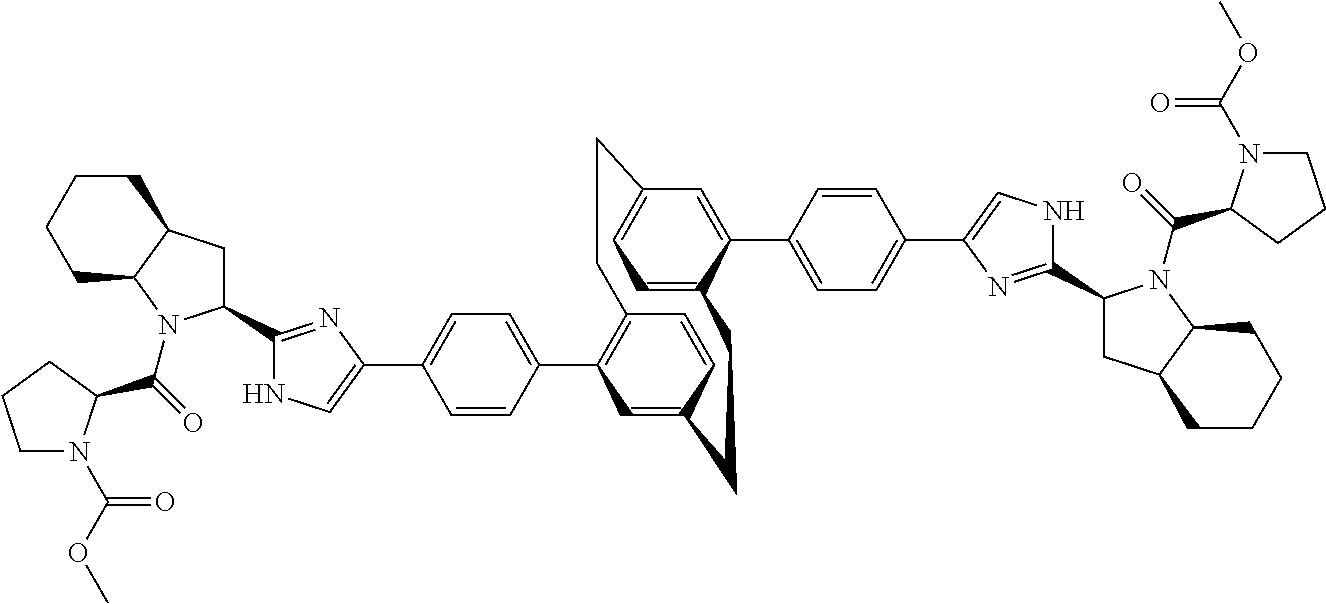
C1(C2=CC=C(C3=CNC(C4CC5CCCCC5N4C(=O)C4N(C(OC)=O)CCC4)=N3)C=C2)=C2C=CC(=C1)CCC1=CC=C(C=C1C1=CC=C(C3=CNC(C4CC5CCCCC5N4C(=O)C4N(C(OC)=O)CCC4)=N3)C=C1)CC2
